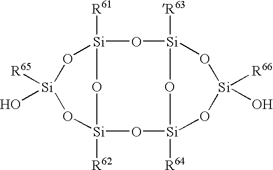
[Si]12([R61])O[Si]3([R63])O[Si]([R64])(O[Si]([R66])(O)O3)O[Si]([R62])(O1)O[Si]([R65])(O)O2
